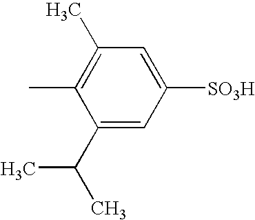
C1(C(C)C)=CC([SO3H])=CC(C)=C1C
